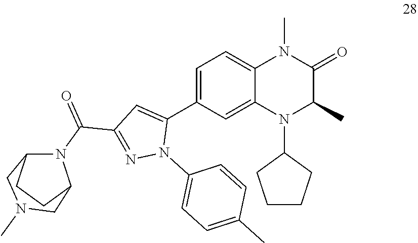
C1=C(C2=CC(C(=O)N3C4CN(C)CC3CC4)=NN2C2=CC=C(C)C=C2)C=C2C(=C1)N(C)C(=O)C(C)N2C1CCCC1
